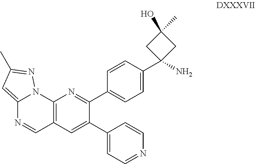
C12=C(C=C(C3=CC=NC=C3)C(C3=CC=C(C4(N)CC(C)(O)C4)C=C3)=N1)C=NC1=CC(C)=NN21
